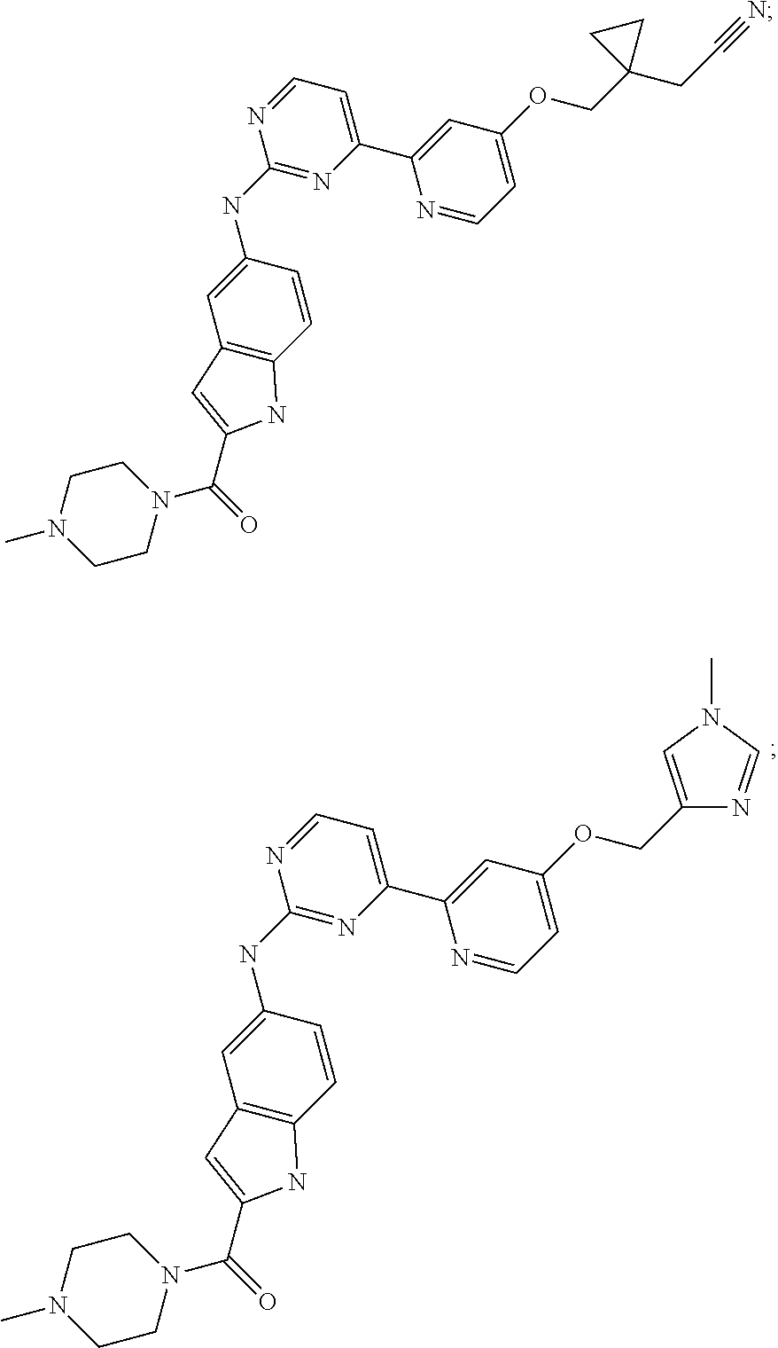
C1(NC2=CC3=C(C=C2)NC(C(=O)N2CCN(C)CC2)=C3)=NC(C2=CC(OCC3(CC#N)CC3)=CC=N2)=CC=N1.C1(NC2=CC3=C(C=C2)NC(C(=O)N2CCN(C)CC2)=C3)=NC(C2=CC(OCC3=CN(C)C=N3)=CC=N2)=CC=N1
